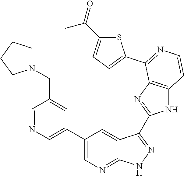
C1=NC=C(C2=CN=C3C(=C2)C(C2=NC4=C(N2)C=CN=C4C2=CC=C(C(=O)C)S2)=NN3)C=C1CN1CCCC1
